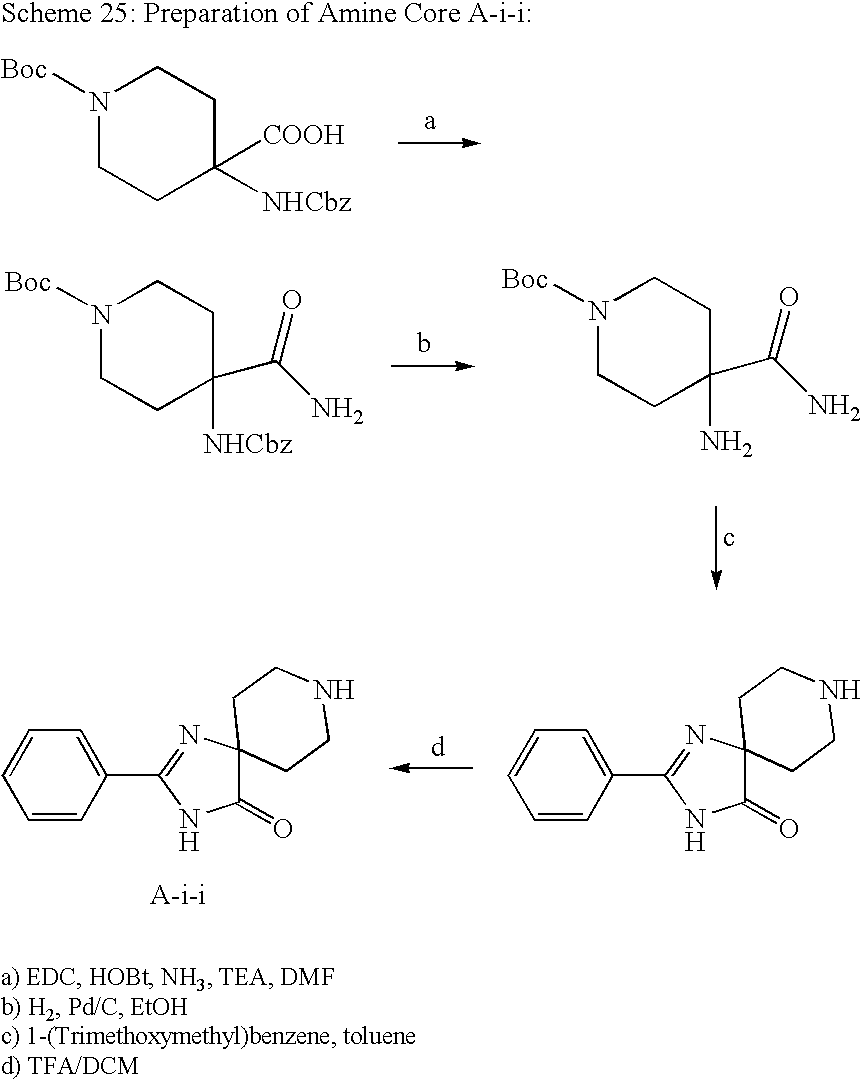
N1([Boc])CCC([NHCbz])([COOH])CC1.N1([Boc])CCC([NHCbz])(C(N)=O)CC1.N1([Boc])CCC(N)(C(N)=O)CC1.C1(C2=NC3(C(=O)N2)CCNCC3)=CC=CC=C1.C1(C2=NC3(C(=O)N2)CCNCC3)=CC=CC=C1
